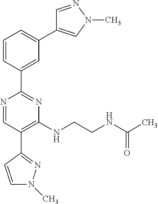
C1=CC(C2=NC(NCCNC(C)=O)=C(C3=NN(C)C=C3)C=N2)=CC(C2=CN(C)N=C2)=C1
